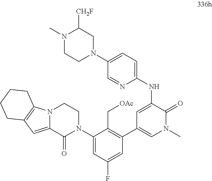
C1=C(N2CC([CH2F])N(C)CC2)C=NC(NC2=CC(C3=C(C[OAc])C(N4CCN5C(=CC6=C5CCCC6)C4=O)=CC(F)=C3)=CN(C)C2=O)=C1
